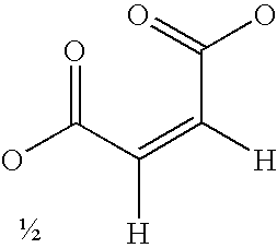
OC(C(=C([H])C(=O)O)[H])=O
